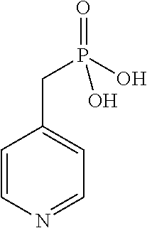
C1=CN=CC=C1CP(=O)(O)O
